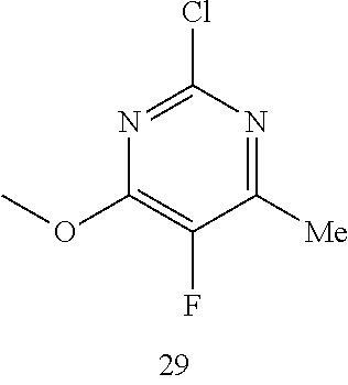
N1=C(Cl)N=C([Me])C(F)=C1OC
